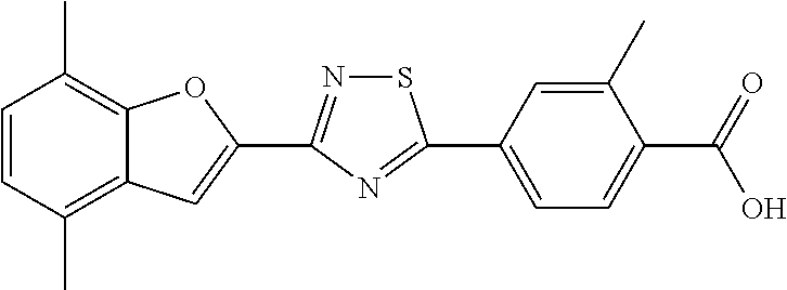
C1=CC(C)=C2C(=C1C)OC(C1=NSC(C3=CC=C(C(=O)O)C(C)=C3)=N1)=C2
